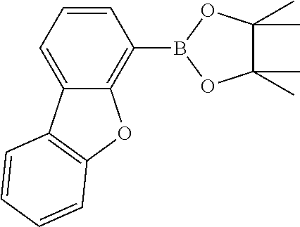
C1=CC=C2C(=C1B1OC(C)(C)C(C)(C)O1)OC1=C2C=CC=C1
